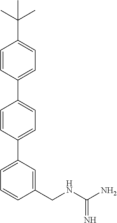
C1=CC(C2=CC=CC(CNC(N)=N)=C2)=CC=C1C1=CC=C(C(C)(C)C)C=C1
